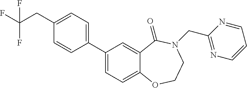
C(C1=CC=C(C2=CC=C3C(=C2)C(=O)N(CC2=NC=CC=N2)CCO3)C=C1)C(F)(F)F
